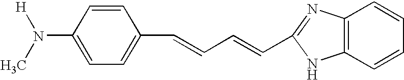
C1(N([H])C)=CC=C(C=CC=CC2=NC3=C(N2)C=CC=C3)C=C1
